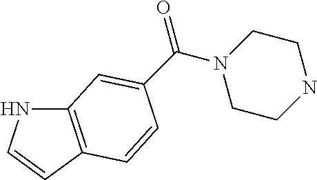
C12=C(C=CN1)C=CC(C(N1CCNCC1)=O)=C2
